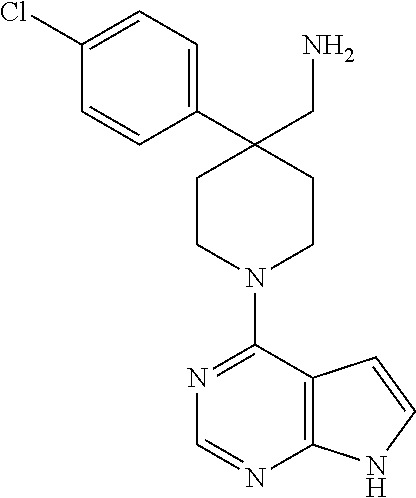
C12=C(C(N3CCC(CN)(C4=CC=C(Cl)C=C4)CC3)=NC=N1)C=CN2
